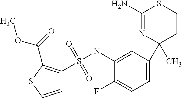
C1(NS(=O)(=O)C2=C(C(=O)OC)SC=C2)=CC(C2(C)N=C(N)SCC2)=CC=C1F
